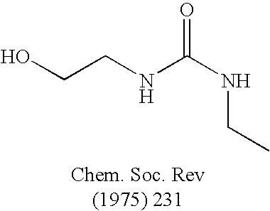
N(C(NCC)=O)CCO
